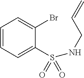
C1=CC=C(S(=O)(=O)NCC=C)C(Br)=C1
